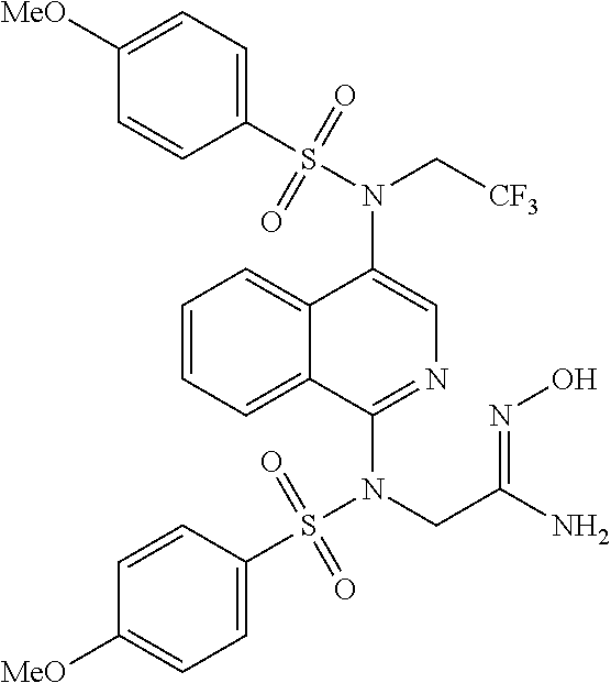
N(C1=CN=C(N(S(C2=CC=C([MeO])C=C2)(=O)=O)CC(N)=NO)C2=CC=CC=C12)(C[CF3])S(C1=CC=C([MeO])C=C1)(=O)=O
